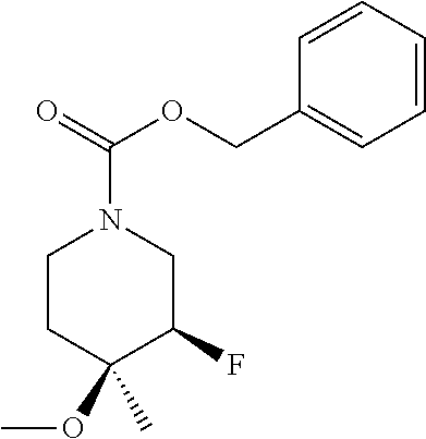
N1(C(OCC2=CC=CC=C2)=O)CCC(OC)(C)C(F)C1
